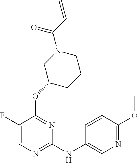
C1=C(F)C(OC2CCCN(C(C=C)=O)C2)=NC(NC2=CN=C(OC)C=C2)=N1
